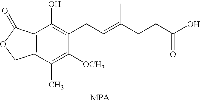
C12=C(C(C)=C([OCH3])C(CC=C(CCC(O)=O)C)=C1O)COC2=O
